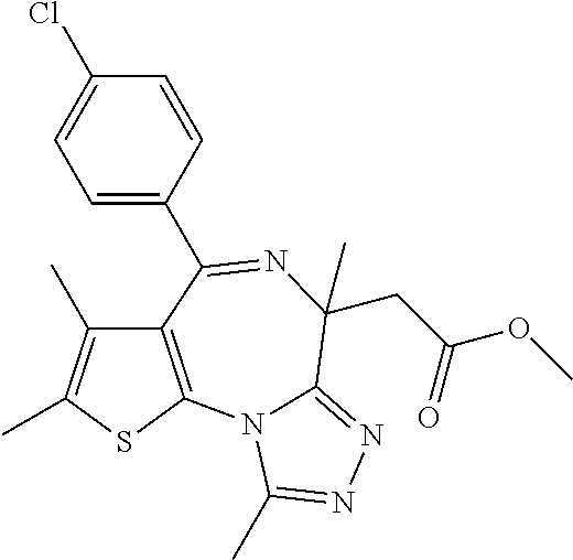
C12=C(SC(C)=C1C)N1C(=NN=C1C)C(CC(OC)=O)(C)N=C2C1=CC=C(Cl)C=C1
